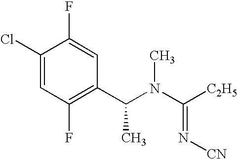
C1(Cl)=CC(F)=C(C(N(C([C2H5])=N[CN])C)C)C=C1F
